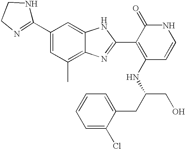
C1(C2=CC(C)=C3C(=C2)NC(C2=C(NC(CO)CC4=CC=CC=C4Cl)C=CNC2=O)=N3)=NCCN1
